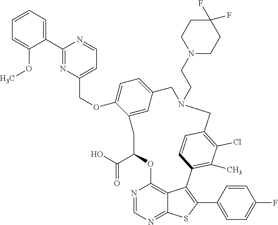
C1=CC=C(C2=NC(COC3=CC=C4C=C3CC(C(=O)O)OC3=C5C(=NC=N3)SC(C3=CC=C(F)C=C3)=C5C3=C(C)C(Cl)=C(C=C3)CN(CCN3CCC(F)(F)CC3)C4)=CC=N2)C(OC)=C1
